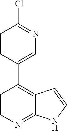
C1=CN=C2C(=C1C1=CN=C(Cl)C=C1)C=CN2
